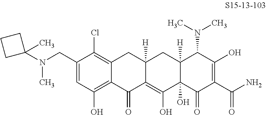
C12=C(Cl)C(CN(C3(C)CCC3)C)=CC(O)=C1C(=O)C1=C(O)C3(O)C([H])(CC1([H])C2)C(N(C)C)C(O)=C(C(N)=O)C3=O
